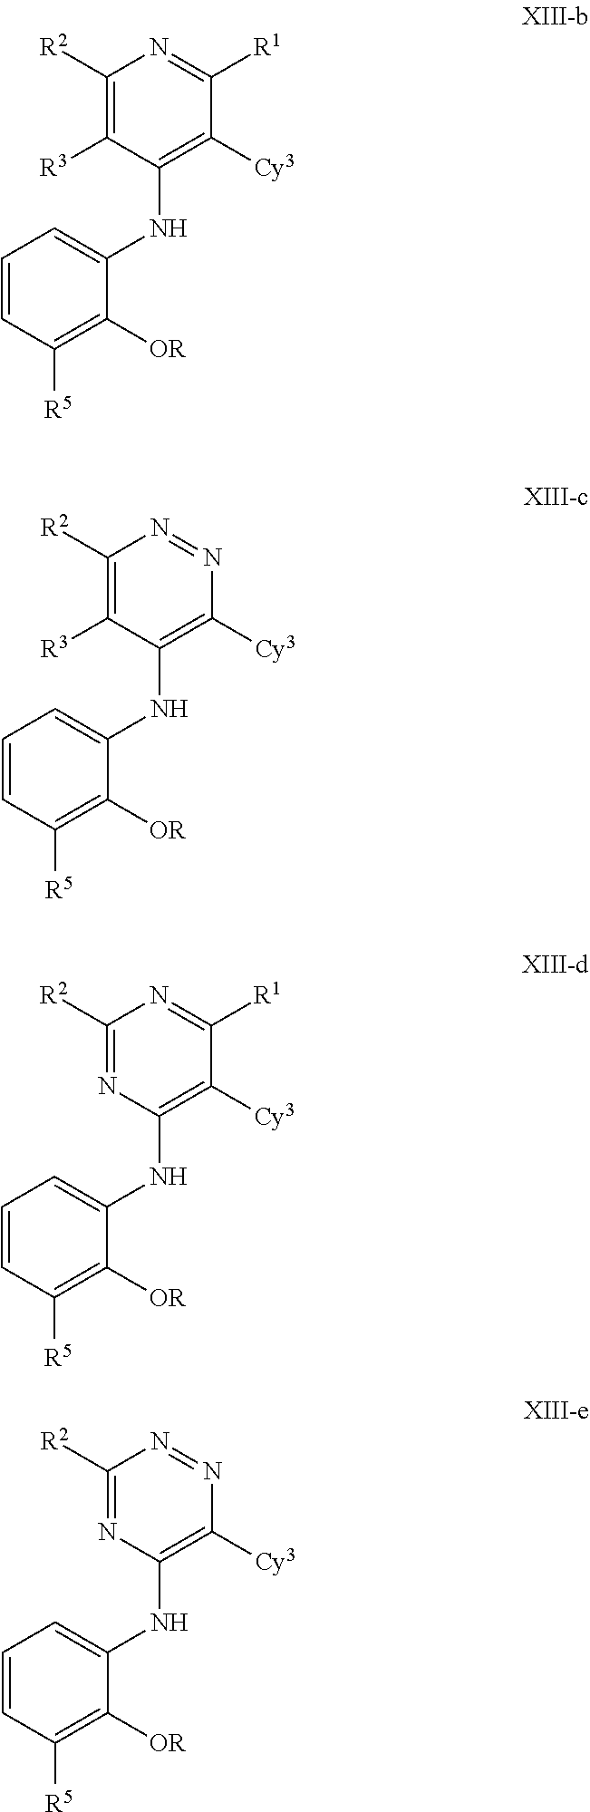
C1([R2])=C([R3])C(NC2=CC=CC([R5])=C2[OR])=C([Cy3])C([R1])=N1.C1([R2])=C([R3])C(NC2=CC=CC([R5])=C2[OR])=C([Cy3])N=N1.C1([R2])=NC(NC2=CC=CC([R5])=C2[OR])=C([Cy3])C([R1])=N1.C1([R2])=NC(NC2=CC=CC([R5])=C2[OR])=C([Cy3])N=N1
